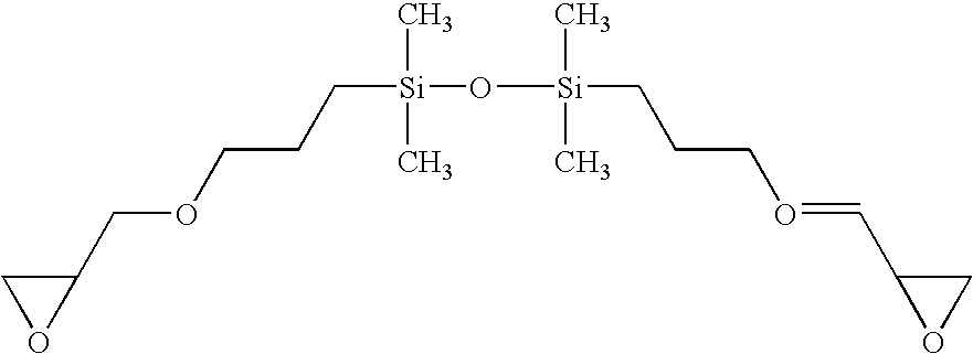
C([Si](C)(C)O[Si](CCCO=CC1CO1)(C)C)CCOCC1CO1
